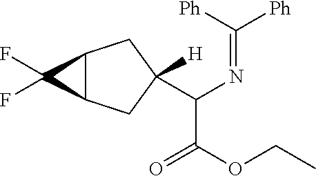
C(C(=O)OCC)(N=C([Ph])[Ph])C1([H])CC2C(C1)C2(F)F
